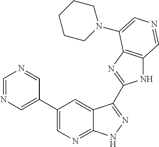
C1(C2=CN=CN=C2)=CN=C2C(=C1)C(C1=NC3=C(N1)C=NC=C3N1CCCCC1)=NN2
